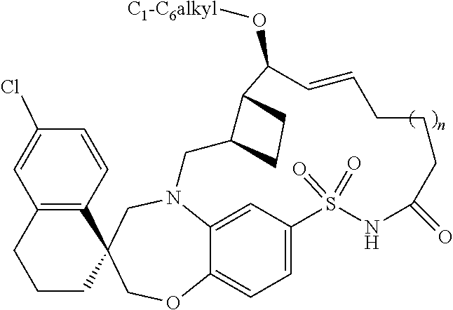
N12C3=CC(=CC=C3OCC3(C4=C(C=C(Cl)C=C4)CCC3)C1)S(=O)(=O)NC(=O)CCCC=CC(O[C1-C6alkyl])C1C(C2)CC1
